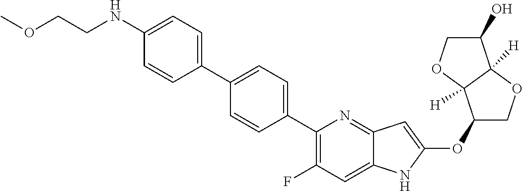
C1(OC2=CC3=NC(C4=CC=C(C5=CC=C(NCCOC)C=C5)C=C4)=C(F)C=C3N2)COC2([H])C1([H])OCC2O
